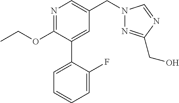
C1(OCC)=NC=C(CN2N=C(CO)N=C2)C=C1C1=CC=CC=C1F
